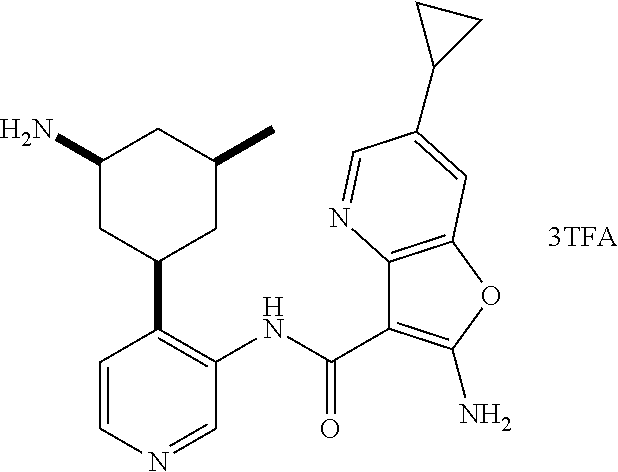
C1=NC=CC(C2CC(C)CC(N)C2)=C1NC(C1=C(N)OC2=C1N=CC(C1CC1)=C2)=O
